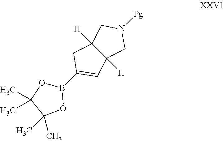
B1(C2=CC3([H])C([H])(C2)CN([Pg])C3)OC(C)(C)C(C)(C)O1
